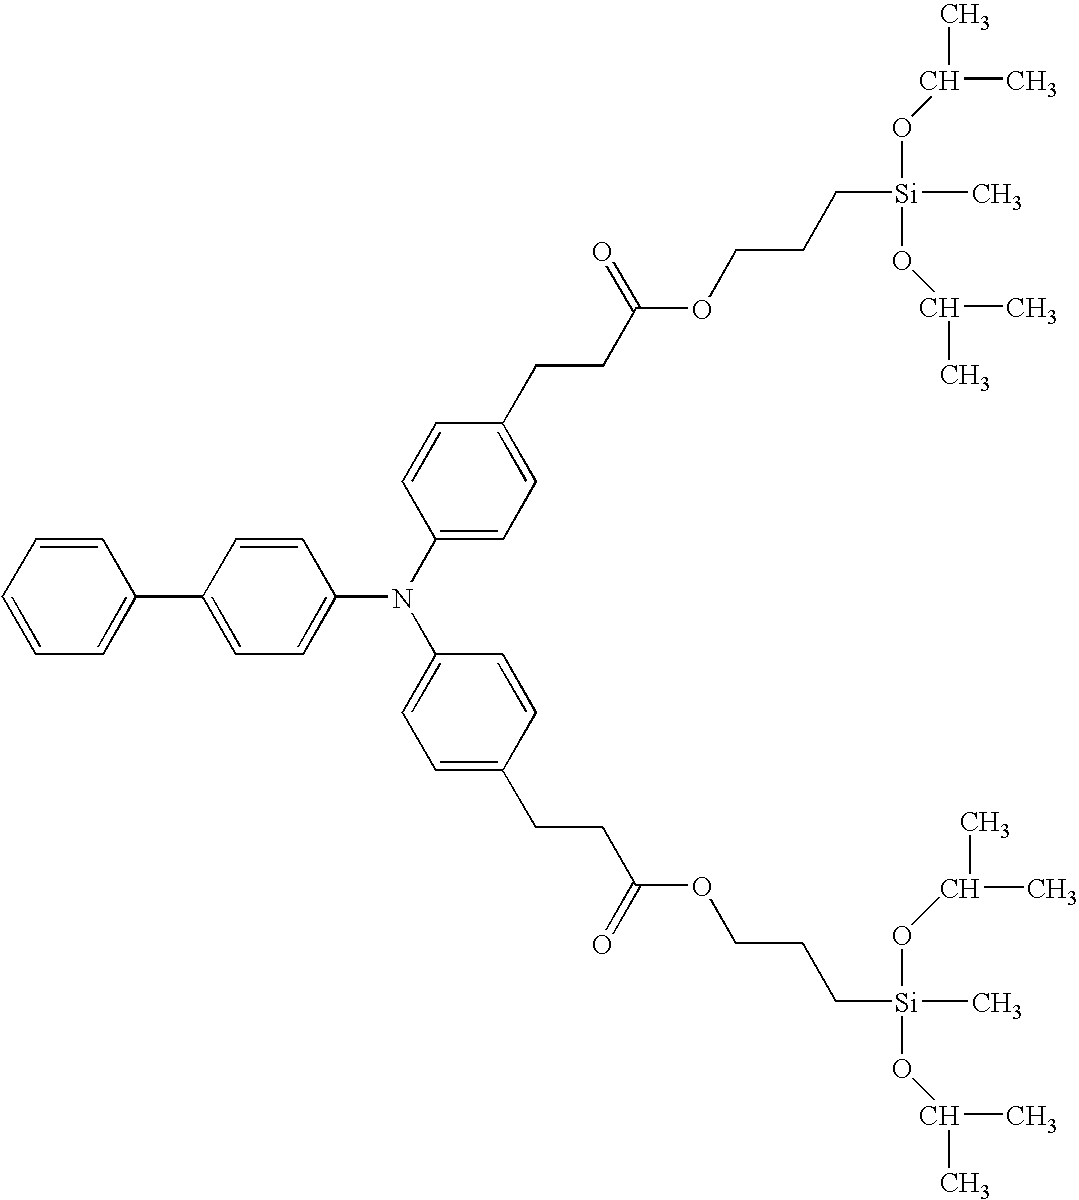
C1=CC=C(C2=CC=C(N(C3=CC=C(CCC(OCCC[Si](OC(C)C)(C)OC(C)C)=O)C=C3)C3=CC=C(CCC(OCCC[Si](OC(C)C)(C)OC(C)C)=O)C=C3)C=C2)C=C1
